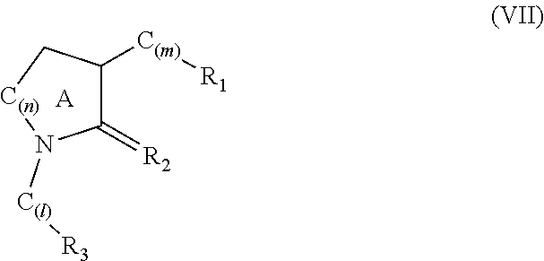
C1(=[R2])C([C(m)][R1])C[C(n)]N1[C(l)][R3].[A]
